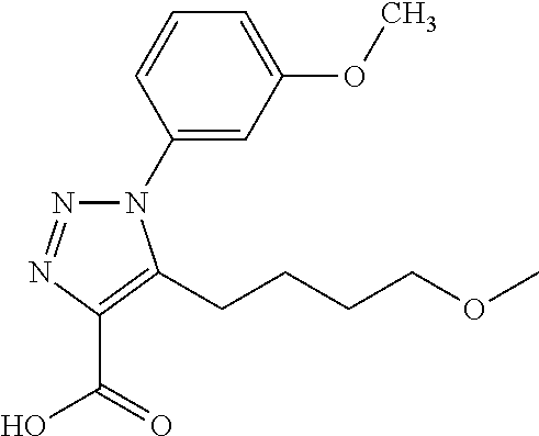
C1(N2N=NC(C(=O)O)=C2CCCCOC)=CC(OC)=CC=C1
